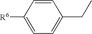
C1=CC([R6])=CC=C1CC
